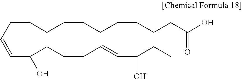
C(=CC=CC(CC=CC=CC(O)CC)O)CC=CCC=CCCC(O)=O
